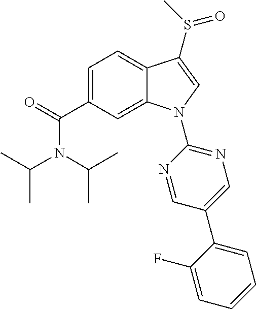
C1=C(C(=O)N(C(C)C)C(C)C)C=C2C(=C1)C(S(=O)C)=CN2C1=NC=C(C2=CC=CC=C2F)C=N1
